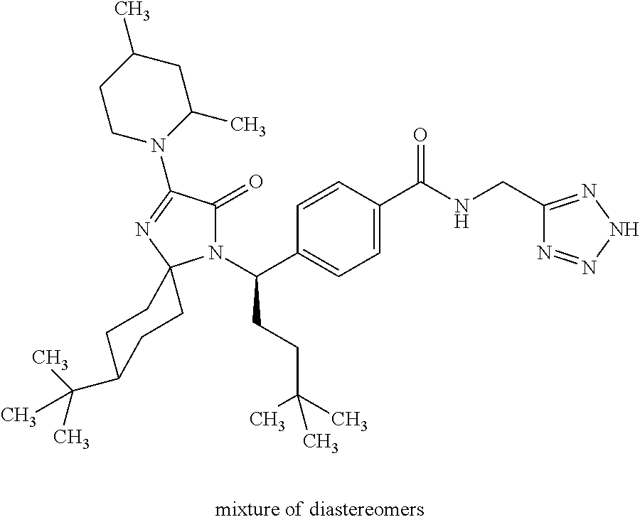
N1(C(C2=CC=C(C(NCC3=NNN=N3)=O)C=C2)CCC(C)(C)C)C(=O)C(N2C(C)CC(C)CC2)=NC12CCC(C(C)(C)C)CC2
